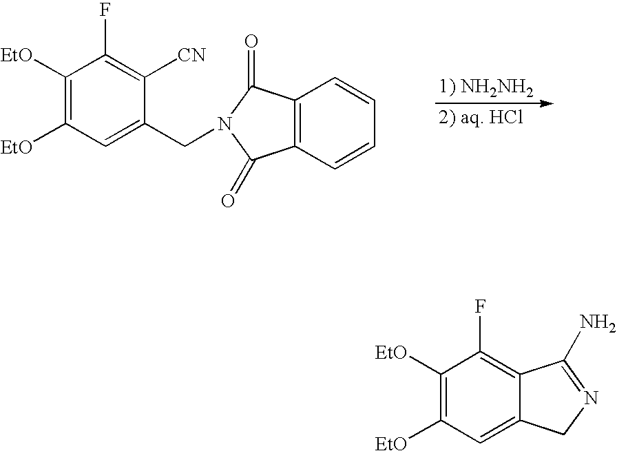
C1([EtO])=C([EtO])C=C(CN2C(=O)C3=C(C2=O)C=CC=C3)C([CN])=C1F.C12=CC([EtO])=C([EtO])C(F)=C1C(N)=NC2
